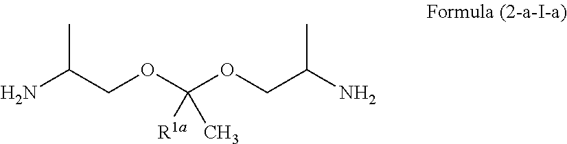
NC(COC(OCC(N)C)([R1a])C)C
